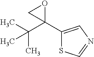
C(C1(C2=CN=CS2)OC1)(C)(C)C
